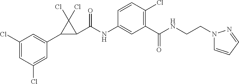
C1(Cl)=CC(C2C(C(NC3=CC(C(NCCN4C=CC=N4)=O)=C(Cl)C=C3)=O)C2(Cl)Cl)=CC(Cl)=C1
